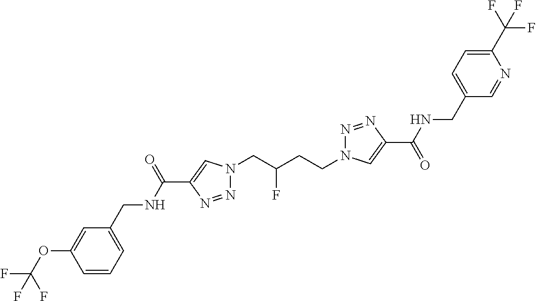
C1(C(NCC2=CC=CC(OC(F)(F)F)=C2)=O)=CN(CC(CCN2N=NC(C(=O)NCC3=CC=C(C(F)(F)F)N=C3)=C2)F)N=N1
